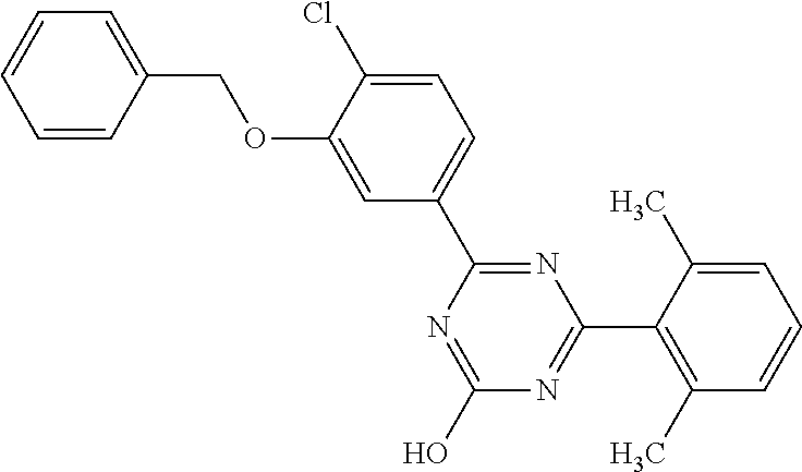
N1=C(O)N=C(C2=C(C)C=CC=C2C)N=C1C1=CC=C(Cl)C(OCC2=CC=CC=C2)=C1
